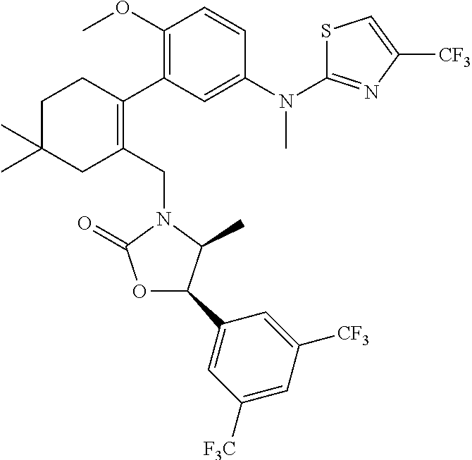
C1C(C)(C)CC(CN2C(=O)OC(C3=CC([F3C])=CC([CF3])=C3)C2C)=C(C2=C(OC)C=CC(N(C)C3=NC([CF3])=CS3)=C2)C1
